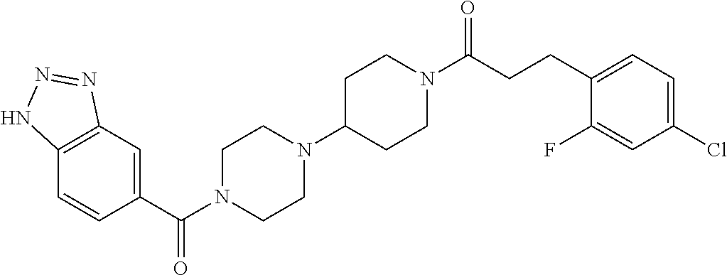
C12=C(C=C(C(N3CCN(C4CCN(C(CCC5=CC=C(Cl)C=C5F)=O)CC4)CC3)=O)C=C1)N=NN2
